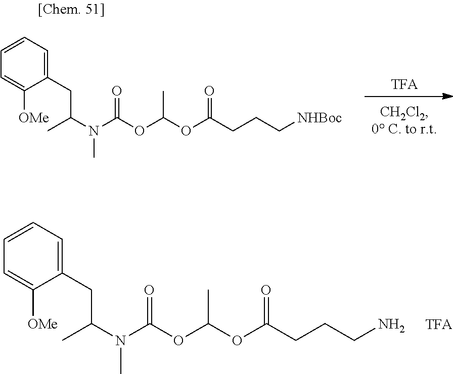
[TFA].C1=C([OMe])C(CC(C)N(C)C(OC(OC(CCC[NHBoc])=O)C)=O)=CC=C1.C1=C([OMe])C(CC(C)N(C)C(OC(OC(CCCN)=O)C)=O)=CC=C1
